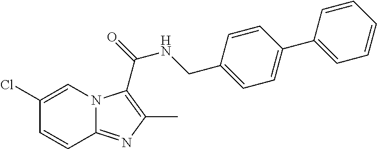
C1(Cl)=CN2C(=NC(C)=C2C(=O)NCC2=CC=C(C3=CC=CC=C3)C=C2)C=C1
